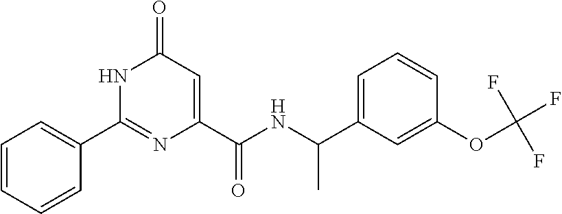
C1=CC=CC(C2=NC(C(=O)NC(C)C3=CC=CC(OC(F)(F)F)=C3)=CC(=O)N2)=C1
